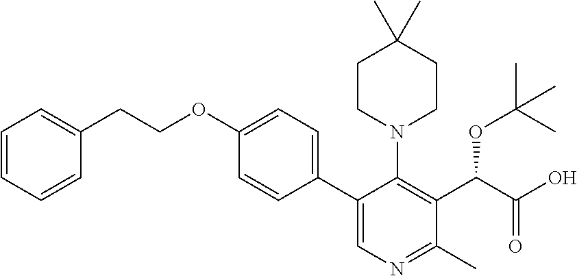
C1(OCCC2=CC=CC=C2)=CC=C(C2=CN=C(C)C(C(OC(C)(C)C)C(=O)O)=C2N2CCC(C)(C)CC2)C=C1
